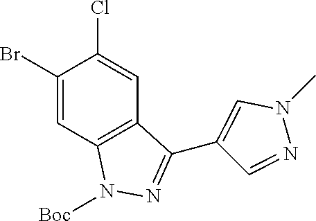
ClC1=CC2=C(C=C1Br)N([Boc])N=C2C1=CN(C)N=C1
